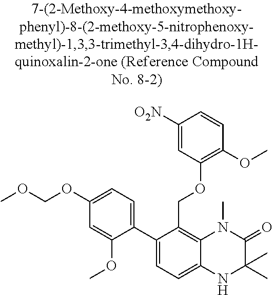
C1(C2=CC=C(OCOC)C=C2OC)=CC=C2C(=C1COC1=C(OC)C=CC([O2N])=C1)N(C)C(=O)C(C)(C)N2
